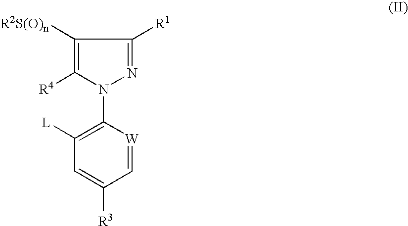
C1([R2S(O)n])=C([R4])N(C2=C([L])C=C([R3])C=[W]2)N=C1[R1]
